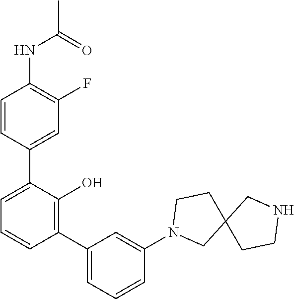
C1(NC(C)=O)=C(F)C=C(C2=CC=CC(C3=CC=CC(N4CC5(CC4)CCNC5)=C3)=C2O)C=C1
